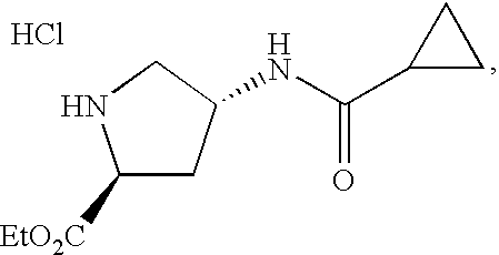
C1([EtO2C])CC(NC(C2CC2)=O)CN1.Cl
